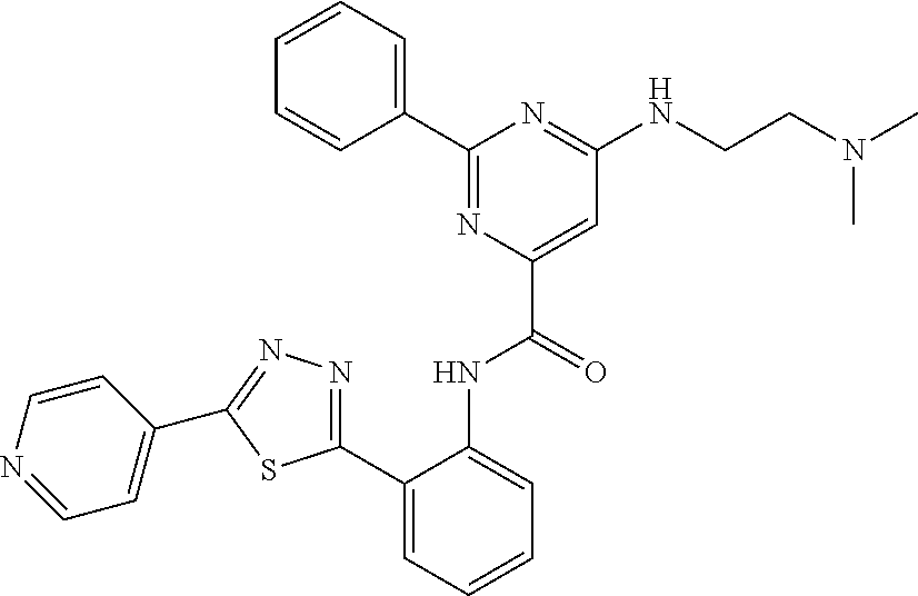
C1(C2=CC=CC=C2NC(C2=CC(NCCN(C)C)=NC(C3=CC=CC=C3)=N2)=O)=NN=C(C2=CC=NC=C2)S1
